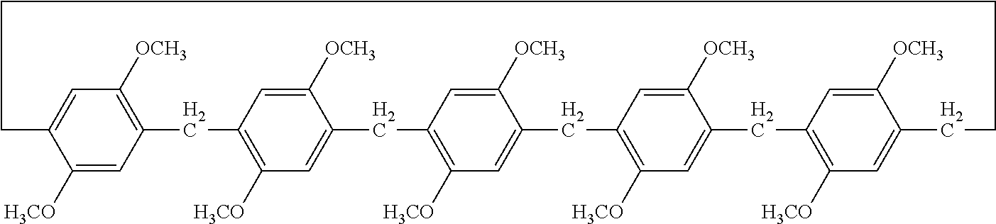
C1([H3CO])=CC2=C([OCH3])C=C1CCCCCC1=CC([H3CO])=C(CC3=CC([H3CO])=C(CC4=CC([H3CO])=C(CC5=CC([H3CO])=C(C2)C=C5[OCH3])C=C4[OCH3])C=C3[OCH3])C=C1[OCH3]
